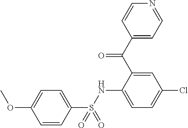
C1=CC(S(NC2=CC=C(Cl)C=C2C(C2=CC=NC=C2)=O)(=O)=O)=CC=C1OC
